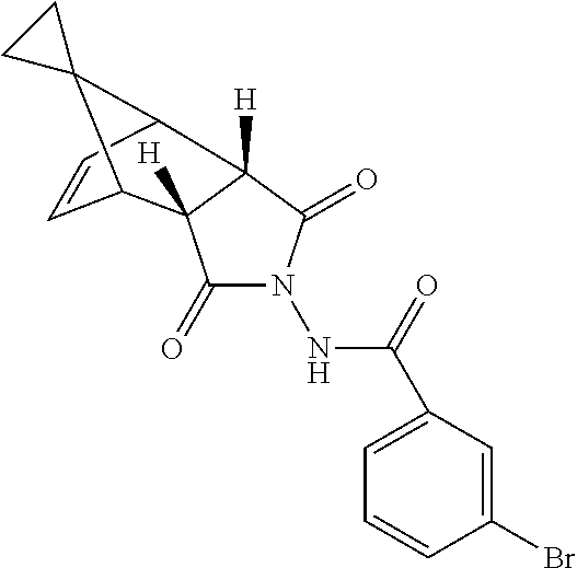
C1=CC2C3([H])C(=O)N(NC(=O)C4=CC=CC(Br)=C4)C(=O)C3([H])C1C21CC1
